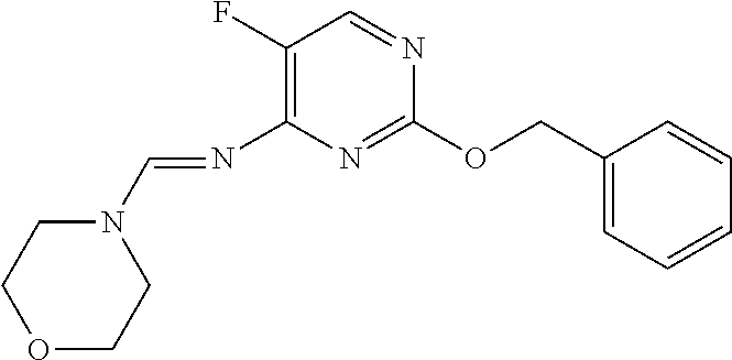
C1(F)=C(N=CN2CCOCC2)N=C(OCC2=CC=CC=C2)N=C1
